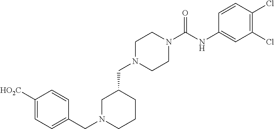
C1N(C(NC2=CC(Cl)=C(Cl)C=C2)=O)CCN(CC2CCCN(CC3=CC=C([HO2C])C=C3)C2)C1
